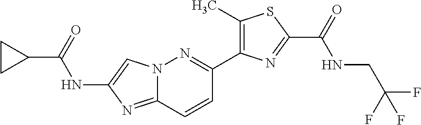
N12C(=NC(NC(C3CC3)=O)=C1)C=CC(C1=C(C)SC(C(=O)NCC(F)(F)F)=N1)=N2
